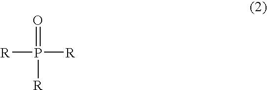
[R]P([R])(=O)[R]
